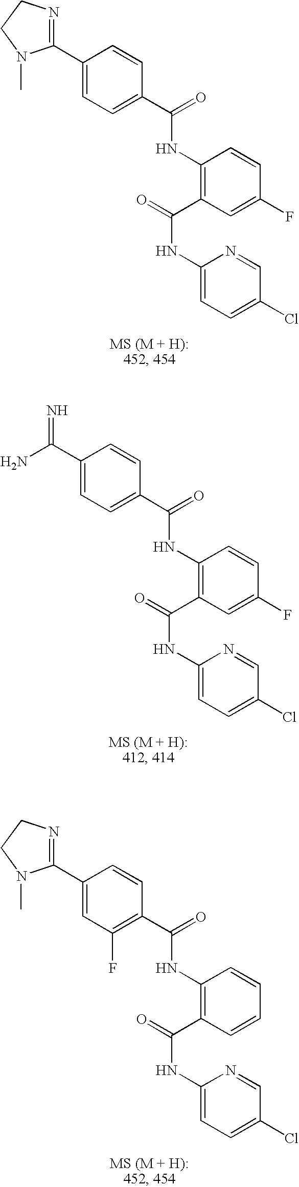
C1(C2=NCCN2C)=CC=C(C(=O)NC2=C(C(=O)NC3=CC=C(Cl)C=N3)C=C(F)C=C2)C=C1.C1(C(=N)N)=CC=C(C(=O)NC2=C(C(=O)NC3=CC=C(Cl)C=N3)C=C(F)C=C2)C=C1.C1(C2=NCCN2C)=CC(F)=C(C(=O)NC2=C(C(=O)NC3=CC=C(Cl)C=N3)C=CC=C2)C=C1
